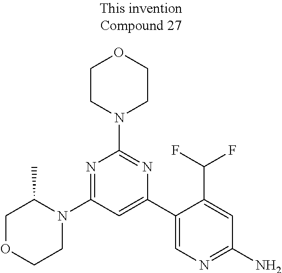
N1=C(N2C(C)COCC2)C=C(C2=CN=C(N)C=C2C(F)F)N=C1N1CCOCC1
